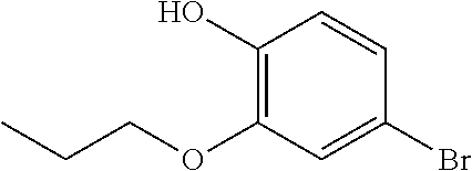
C1(O)=C(OCCC)C=C(Br)C=C1
